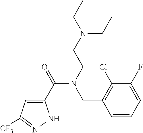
C1(C(=O)N(CCN(CC)CC)CC2=C(Cl)C(F)=CC=C2)=CC([CF3])=NN1
